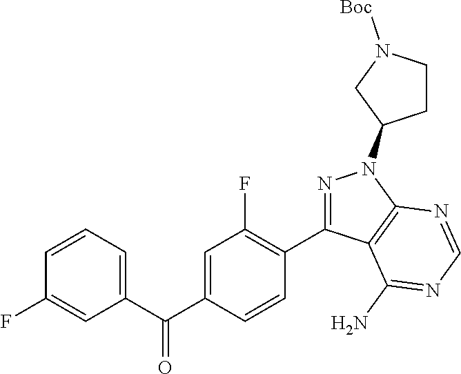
C1(C(C2=CC(F)=C(C3=NN(C4CCN([Boc])C4)C4=C3C(N)=NC=N4)C=C2)=O)=CC=CC(F)=C1
